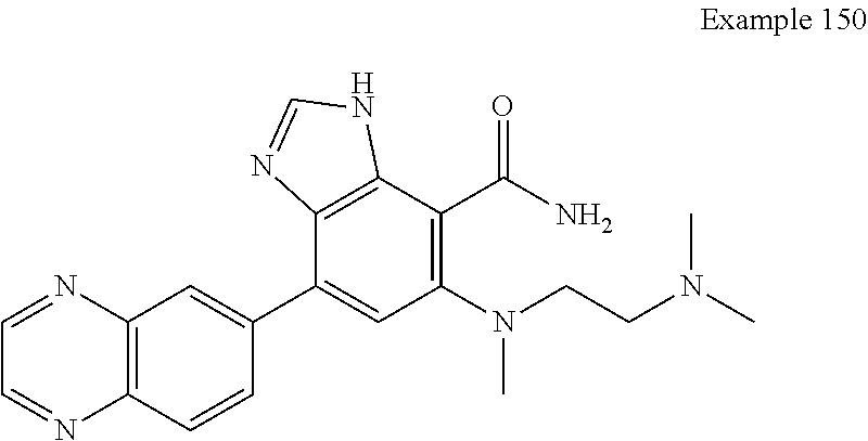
C1=CC2=C(C=C1C1=CC(N(CCN(C)C)C)=C(C(N)=O)C3=C1N=CN3)N=CC=N2
